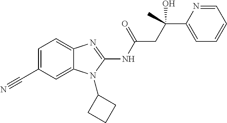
C1=C(C#N)C=C2C(=C1)N=C(NC(CC(C1=CC=CC=N1)(O)C)=O)N2C1CCC1
